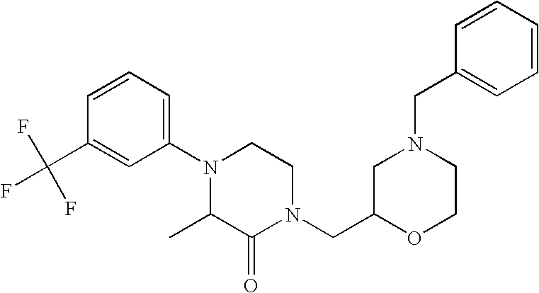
C1(N2C(C)C(=O)N(CC3OCCN(CC4=CC=CC=C4)C3)CC2)=CC=CC(C(F)(F)F)=C1
